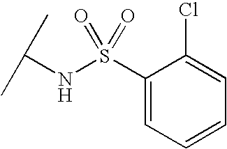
C(NS(C1=CC=CC=C1Cl)(=O)=O)(C)C
